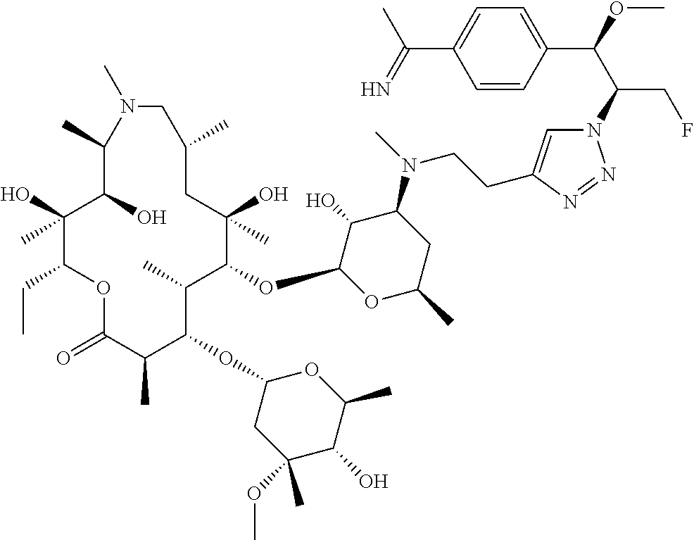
C1(O)(C)C(CC)OC(=O)C(C)C(OC2CC(OC)(C)C(O)C(C)O2)C(C)C(OC2OC(C)CC(N(C)CCC3=CN(C(C(OC)C4=CC=C(C(=N)C)C=C4)CF)N=N3)C2O)C(O)(C)CC(C)CN(C)C(C)C1O
